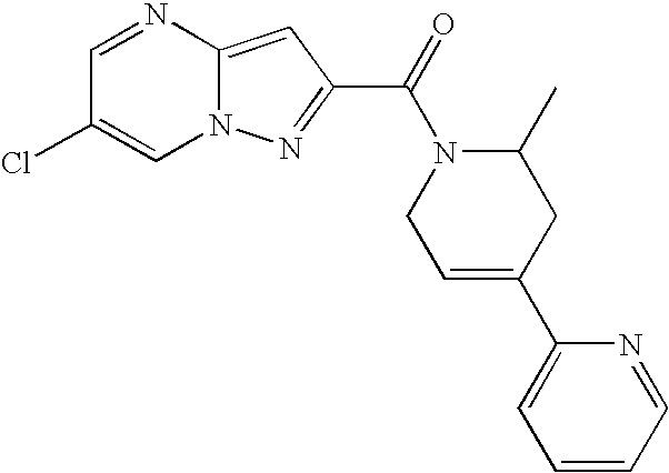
C1=NC2=CC(C(=O)N3CC=C(C4=CC=CC=N4)CC3C)=NN2C=C1Cl
